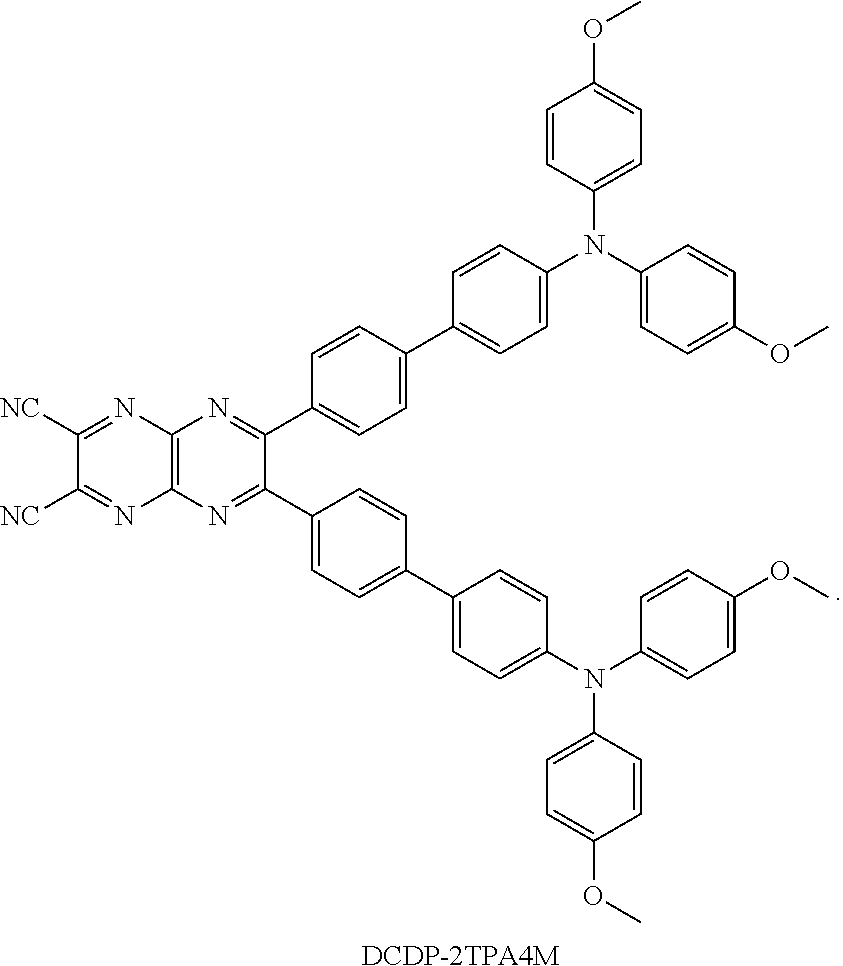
[DCDP-2TPA4M].N1=C(C2=CC=C(C3=CC=C(N(C4=CC=C(OC)C=C4)C4=CC=C(OC)C=C4)C=C3)C=C2)C(C2=CC=C(C3=CC=C(N(C4=CC=C(OC)C=C4)C4=CC=C(OC)C=C4)C=C3)C=C2)=NC2=C1N=C([NC])C([NC])=N2
